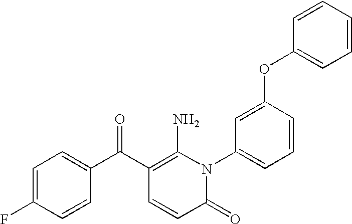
C1=C(F)C=CC(C(C2=C(N)N(C3=CC=CC(OC4=CC=CC=C4)=C3)C(=O)C=C2)=O)=C1
